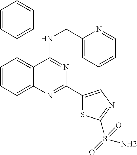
C1=CC=C2C(=C1C1=CC=CC=C1)C(NCC1=CC=CC=N1)=NC(C1=CN=C(S(=O)(N)=O)S1)=N2
